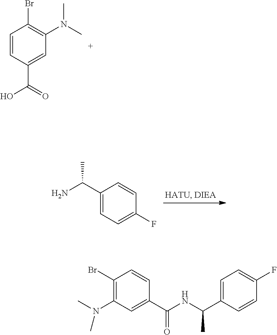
C1=CC(C(=O)O)=CC(N(C)C)=C1Br.C1(C(N)C)=CC=C(F)C=C1.C1=C(C(NC(C2=CC(N(C)C)=C(Br)C=C2)=O)C)C=CC(F)=C1
